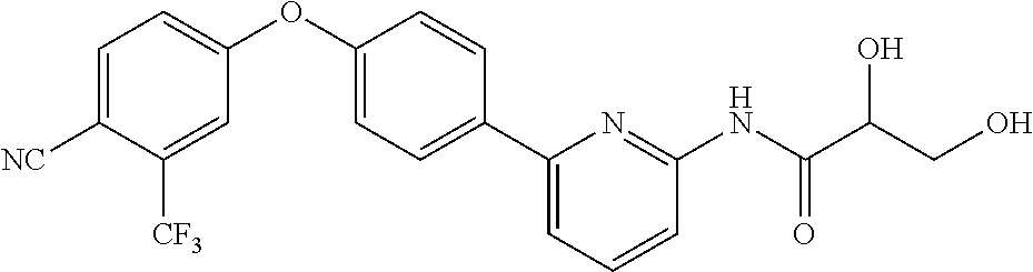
C1=C([NC])C([CF3])=CC(OC2=CC=C(C3=CC=CC(NC(C(CO)O)=O)=N3)C=C2)=C1
